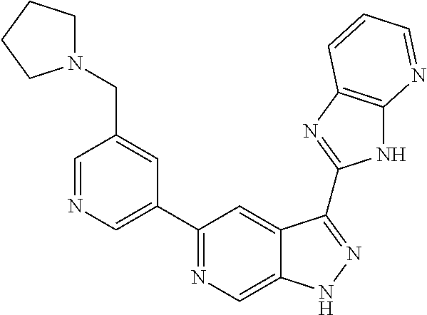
C1=NC=C(C2=NC=C3C(=C2)C(C2=NC4=C(N2)N=CC=C4)=NN3)C=C1CN1CCCC1
